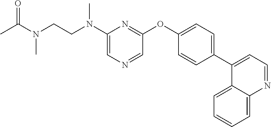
N(C1=CN=CC(OC2=CC=C(C3=CC=NC4=CC=CC=C34)C=C2)=N1)(CCN(C(=O)C)C)C
